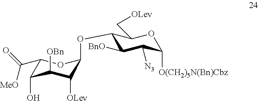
C1(OC2C([OLev])C([OBn])C(O)C(C(=O)[MeO])O2)C([BnO])C([N3])C([O(CH2)5N(Bn)Cbz])OC1C[OLev]
